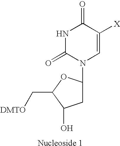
N1C(=O)N(C2CC(O)C(C[DMTO])O2)C=C([X])C1=O.[Nucleoside 1]
